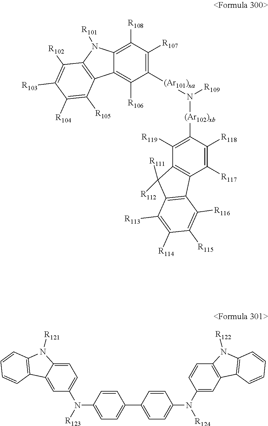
C1([(Ar101)xa]N([(Ar102)xb]C2=C([R119])C3=C(C([R117])=C2[R118])C2=C(C3([R111])[R112])C([R113])=C([R114])C([R115])=C2[R116])[R109])=C([R107])C([R108])=C2C(=C1[R106])C1=C(N2[R101])C([R102])=C([R103])C([R104])=C1[R105].C1=C2C(=CC(N(C3=CC=C(C4=CC=C(N([R124])C5=CC6=C(C=C5)N([R122])C5=C6C=CC=C5)C=C4)C=C3)[R123])=C1)C1=C(N2[R121])C=CC=C1
